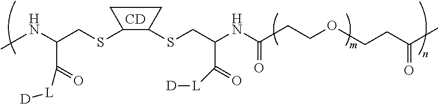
[CD].C1(SCC(NC)C([L][D])=O)C(SCC(NC(=O)CCOCCC(=O)C)C([L][D])=O)CC1
